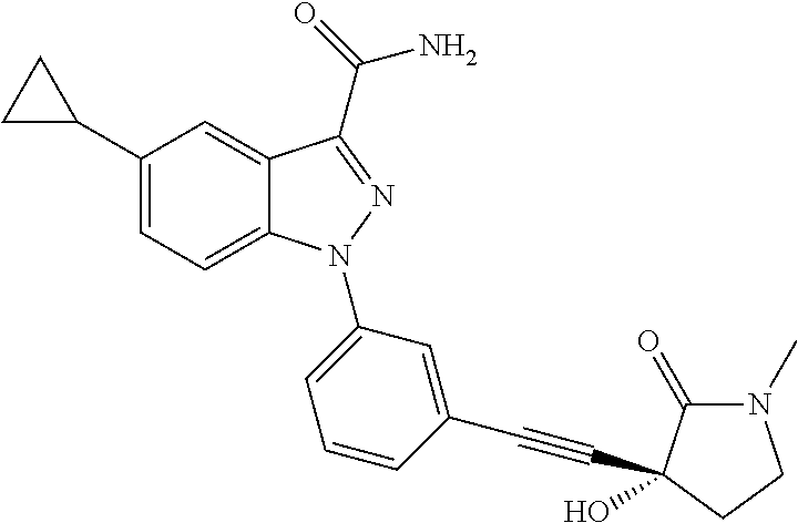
C12=CC=C(C3CC3)C=C1C(C(=O)N)=NN2C1=CC=CC(C#CC2(O)C(=O)N(C)CC2)=C1
